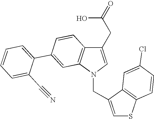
C1(CC(O)=O)=CN(CC2=CSC3=C2C=C(Cl)C=C3)C2=C1C=CC(C1=CC=CC=C1C#N)=C2
